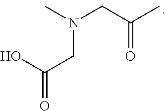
O=C(O)CN(CC(C)=O)C
